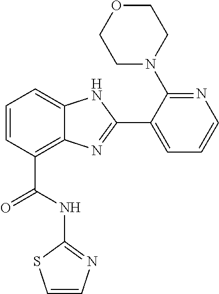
C1=CC(C(NC2=NC=CS2)=O)=C2C(=C1)NC(C1=CC=CN=C1N1CCOCC1)=N2
